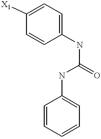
C1=C([X1])C=CC(NC(=O)NC2=CC=CC=C2)=C1
